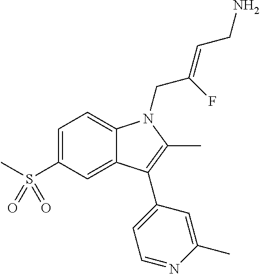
C1=C(S(C)(=O)=O)C=C2C(=C1)N(CC(=CCN)F)C(C)=C2C1=CC=NC(C)=C1
